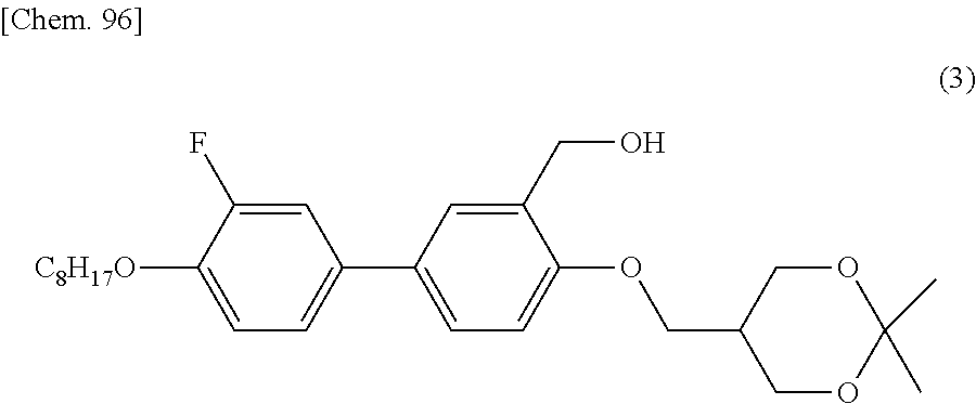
C1(OCC2COC(C)(C)OC2)=CC=C(C2=CC=C([C8H17O])C(F)=C2)C=C1CO
